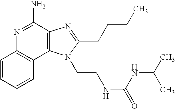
C1=CC=CC2=C1N=C(N)C1=C2N(CCNC(NC(C)C)=O)C(CCCC)=N1
